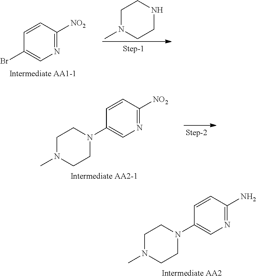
C1=CC(N)=NC=C1N1CCN(C)CC1.C1=CC([NO2])=NC=C1Br.C1N(C)CCNC1.C1=CC([NO2])=NC=C1N1CCN(C)CC1
